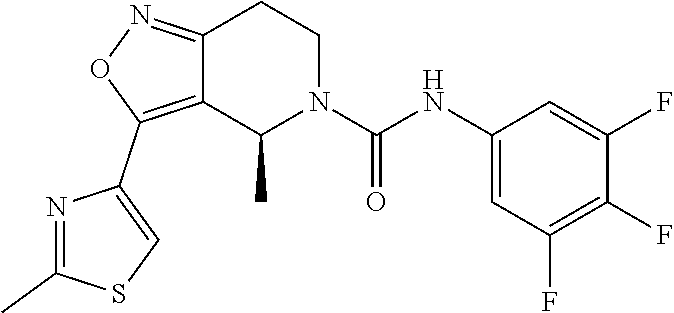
C12=NOC(C3=CSC(C)=N3)=C1C(C)N(C(NC1=CC(F)=C(F)C(F)=C1)=O)CC2
